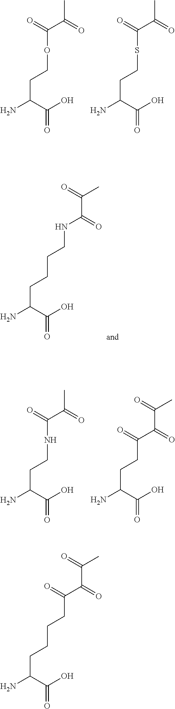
C(C(N)C(=O)O)COC(C(=O)C)=O.C(C(N)C(=O)O)CSC(C(=O)C)=O.C(C(N)C(=O)O)CCCNC(=O)C(C)=O.C(C(N)C(=O)O)CNC(C(=O)C)=O.C(C(N)C(=O)O)CC(C(=O)C(C)=O)=O.C(C(N)C(=O)O)CCCC(C(=O)C(C)=O)=O
